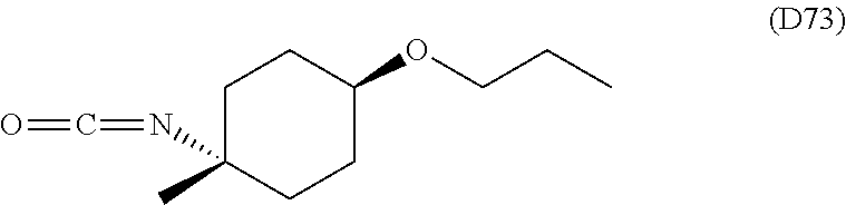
C1C(N=C=O)(C)CCC(OCCC)C1
